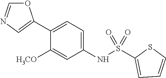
O1C=NC=C1C1=CC=C(NS(C2=CC=CS2)(=O)=O)C=C1[H3CO]
